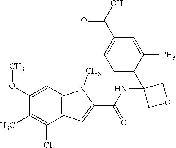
C1=C(C2(NC(C3=CC4=C(N3C)C=C(OC)C(C)=C4Cl)=O)COC2)C(C)=CC(C(O)=O)=C1
